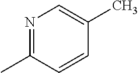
N1=C(C)C=CC(C)=C1
